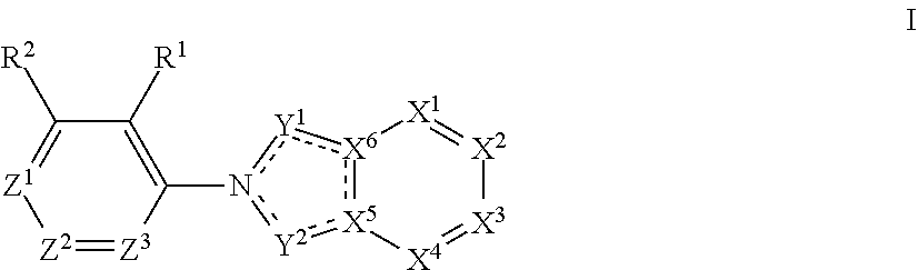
[Z2]1=[Z3]C(n2[Y2]:[X5]3:[X6](:[Y1]2)[X1]=[X2][X3]=[X4]3)=C([R1])C([R2])=[Z1]1
